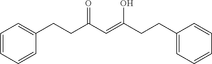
C1=CC=CC(CCC(C=C(CCC2=CC=CC=C2)O)=O)=C1
